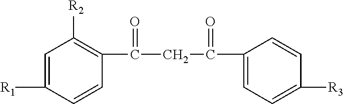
C1=C([R1])C=CC(C(CC(=O)C2=CC=C([R3])C=C2)=O)=C1[R2]
